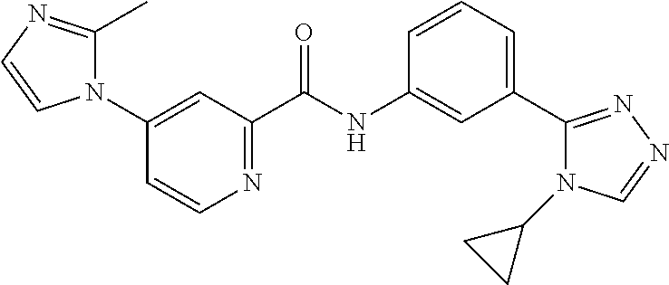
C1(N2C(C)=NC=C2)=CC(C(NC2=CC(C3=NN=CN3C3CC3)=CC=C2)=O)=NC=C1
